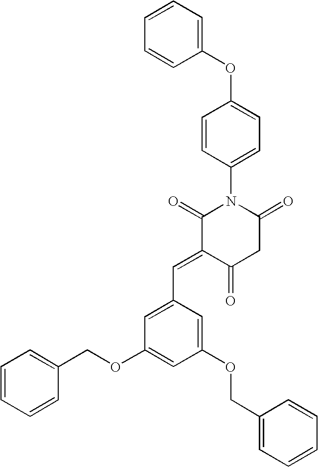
C1(OC2=CC=C(N3C(=O)C(=CC4=CC(OCC5=CC=CC=C5)=CC(OCC5=CC=CC=C5)=C4)C(=O)CC3=O)C=C2)=CC=CC=C1
